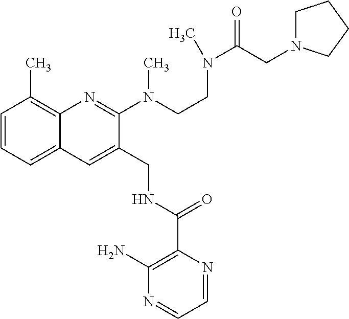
C1=CC=C2C(=C1C)N=C(N(CCN(C(=O)CN1CCCC1)C)C)C(CNC(C1=C(N)N=CC=N1)=O)=C2
